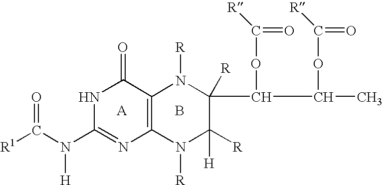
N1C(N(C([R1])=O)[H])=NC2=C(C1=O)N([R])C([R])(C(OC(=O)[R])C(C)OC([R])=O)C([H])([R])N2[R].B
